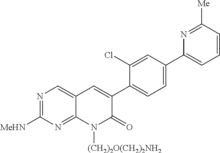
N1=C([MeHN])N=C2C(=C1)C=C(C1=CC=C(C3=CC=CC([Me])=N3)C=C1Cl)C(=O)N2[(CH2)2O(CH2)2NH2]
